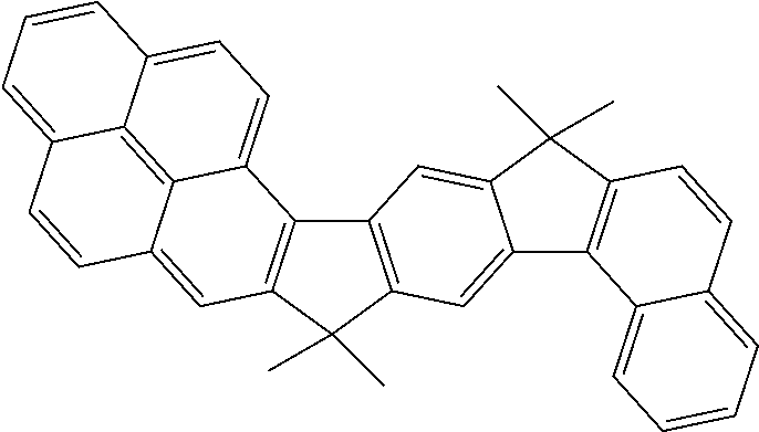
C12=C(C(C)(C)C3=C1C1=CC=C4C5=C1C(=C3)C=CC5=CC=C4)C=C1C(=C2)C(C)(C)C2=C1C1=CC=CC=C1C=C2
